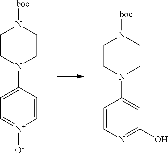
C1CN(C2=CC(O)=NC=C2)CCN1[boc].C1CN(C2=CC=[N+]([O-])C=C2)CCN1[boc]
